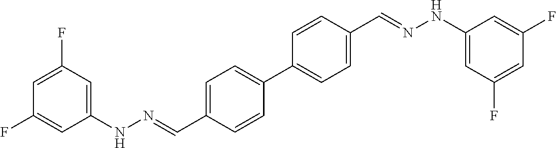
C1(NN=CC2=CC=C(C3=CC=C(C=NNC4=CC(F)=CC(F)=C4)C=C3)C=C2)=CC(F)=CC(F)=C1
